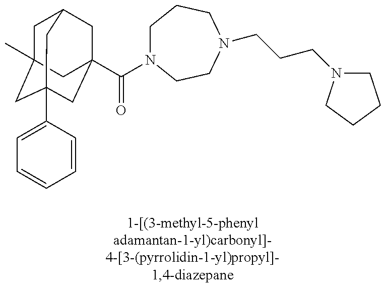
C1C2(C)CC3(C4=CC=CC=C4)CC(C(=O)N4CCCN(CCCN5CCCC5)CC4)(CC1C3)C2
